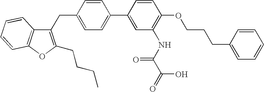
C1(CC2=CC=C(C3=CC(NC(=O)C(O)=O)=C(OCCCC4=CC=CC=C4)C=C3)C=C2)=C(CCCC)OC2=C1C=CC=C2
